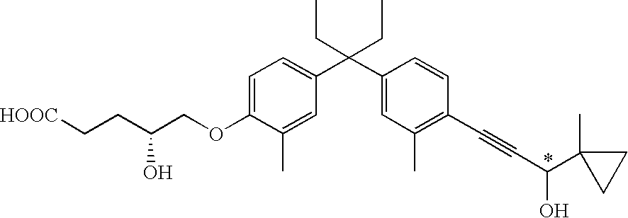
C1=C(OCC(CC[HOOC])O)C(C)=CC(C(C2=CC(C)=C(C#CC(O)C3(C)CC3)C=C2)(CC)CC)=C1
